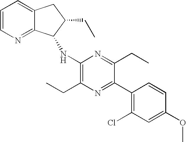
C1=CN=C2C(=C1)CC(CC)C2NC1=C(CC)N=C(C2=C(Cl)C=C(OC)C=C2)C(CC)=N1
